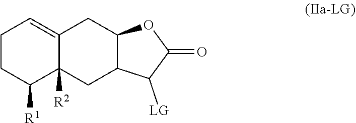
C1CC([R1])C2([R2])C(=C1)CC1C(C2)C([LG])C(=O)O1
